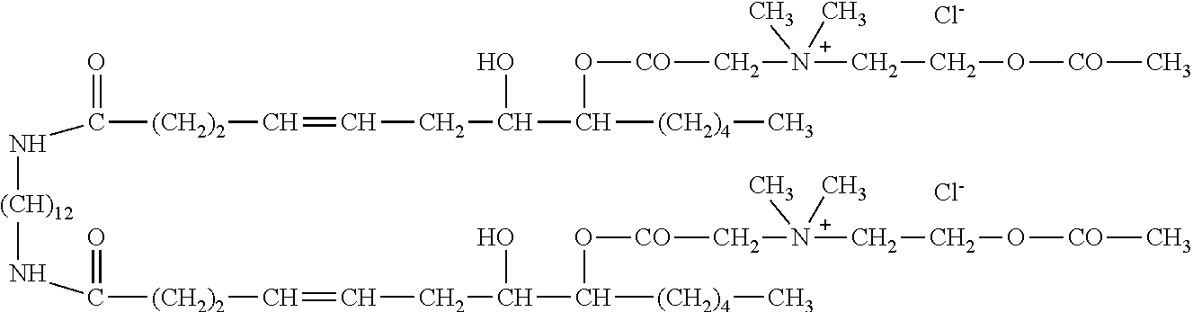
C(N[(CH)12]NC([(CH2)2]C=CCC(O)C([(CH2)4]C)O[CO]C[N+](CCO[CO]C)(C)C)=O)([(CH2)2]C=CCC(O)C([(CH2)4]C)O[CO]C[N+](CCO[CO]C)(C)C)=O.[Cl-].[Cl-]
